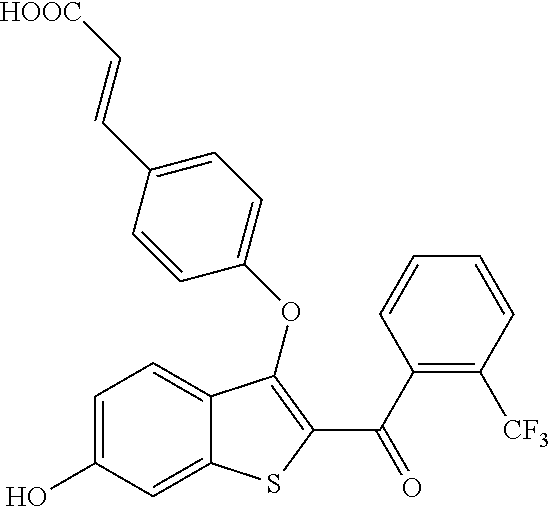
C1=C(O)C=C2C(=C1)C(OC1=CC=C(C=C[HOOC])C=C1)=C(C(C1=C([CF3])C=CC=C1)=O)S2
